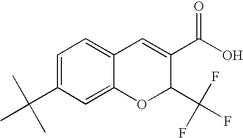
C1=C(C(C)(C)C)C=C2C(=C1)C=C(C(=O)O)C(C(F)(F)F)O2
